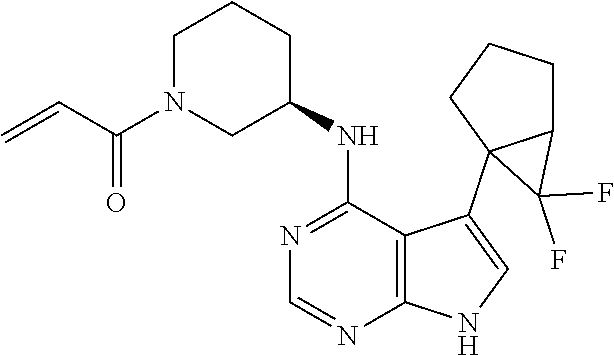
C1N(C(C=C)=O)CC(NC2=NC=NC3=C2C(C24C(CCC2)C4(F)F)=CN3)CC1
